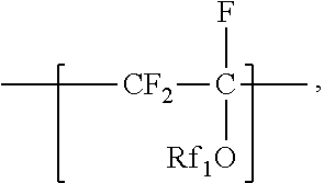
C[CF2]C(F)(C)[Rf1O]
